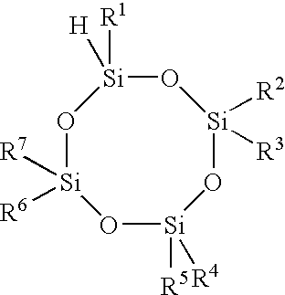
O1[Si]([R6])([R7])O[Si]([R4])([R5])O[Si]([R2])([R3])O[Si]1([H])[R1]
